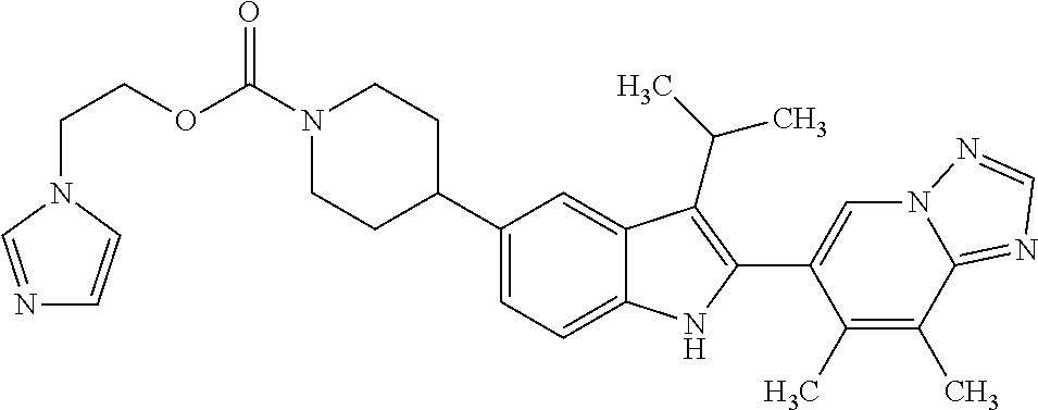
O(C(=O)N1CCC(C2=CC=C3C(=C2)C(C(C)C)=C(C2=CN4C(=NC=N4)C(C)=C2C)N3)CC1)CCN1C=NC=C1
